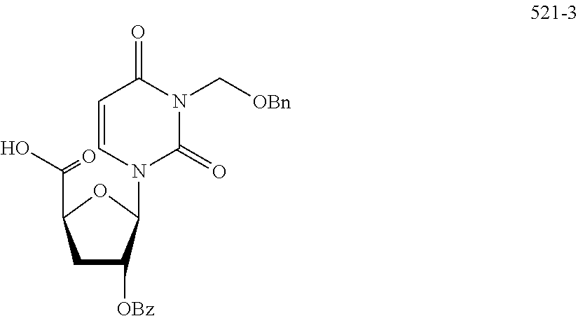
C1C([OBz])C(N2C(=O)N(C[OBn])C(=O)C=C2)OC1C(O)=O
